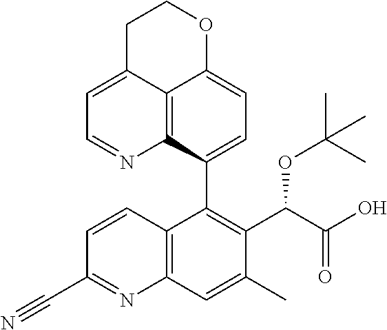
C12=C3C(C4=C(C(C(O)=O)OC(C)(C)C)C(C)=CC5=C4C=CC(C#N)=N5)=CC=C1OCCC2=CC=N3
